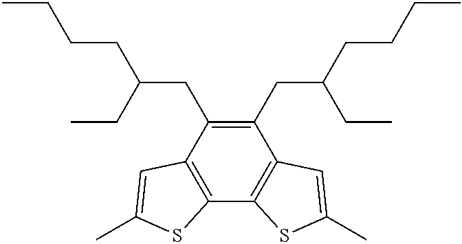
C12=C(C3=C(C(CC(CCCC)CC)=C1CC(CCCC)CC)C=C(C)S3)SC(C)=C2
